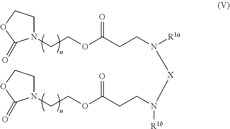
C1N(CCOC(CCN([R1a])[X]N(CCC(OCCN2CCOC2=O)=O)[R1b])=O)C(=O)OC1
